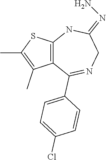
C12=C(SC(C)=C1C)NC(=NN)CN=C2C1=CC=C(Cl)C=C1
